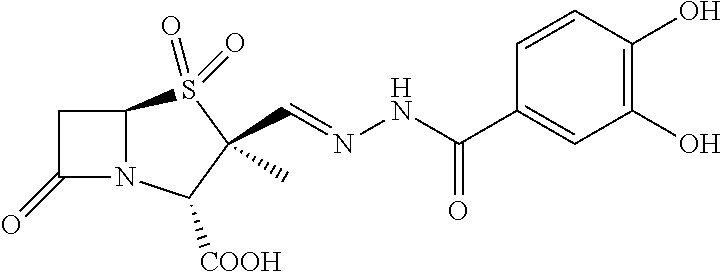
C1(=O)N2C(C1)S(=O)(=O)C(C=NNC(=O)C1=CC(O)=C(O)C=C1)(C)C2[COOH]
